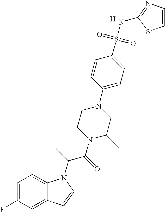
C1=C(F)C=C2C(=C1)N(C(C(N1C(C)CN(C3=CC=C(S(=O)(=O)NC4=NC=CS4)C=C3)CC1)=O)C)C=C2.[H]
